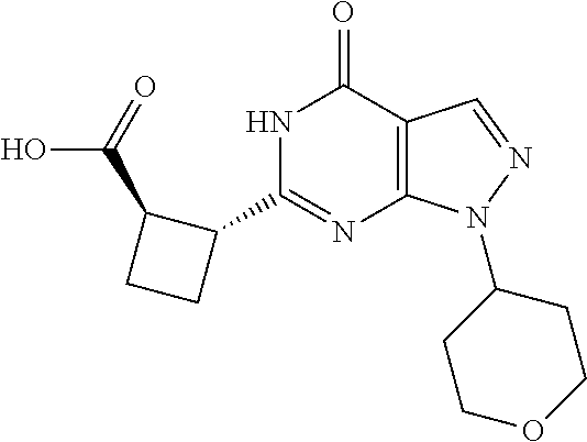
C12=C(N(C3CCOCC3)N=C1)N=C(C1C(C(=O)O)CC1)NC2=O
